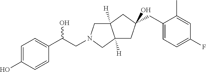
C(C(C1=CC=C(O)C=C1)O)N1CC2([H])C([H])(C1)CC(CC1=CC=C(F)C=C1C)(O)C2
